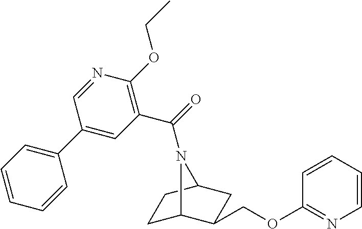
C1C2C(COC3=NC=CC=C3)CC(C1)N2C(=O)C1=C(OCC)N=CC(C2=CC=CC=C2)=C1
